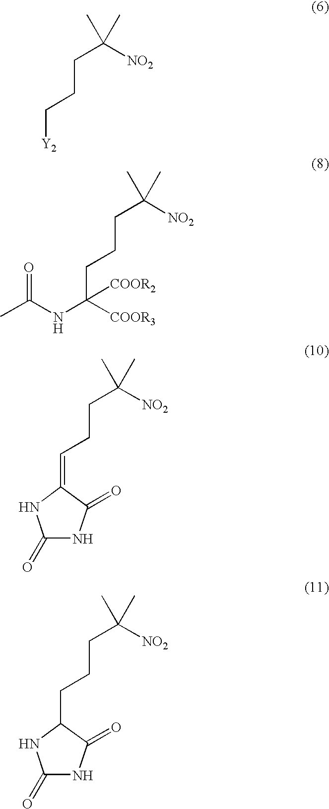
[Y2]CCCC([NO2])(C)C.CC(NC([COOR3])([COOR2])CCCC([NO2])(C)C)=O.C1(=O)NC(=O)C(=CCCC([NO2])(C)C)N1.C1(=O)NC(=O)C(CCCC(C)(C)[NO2])N1
